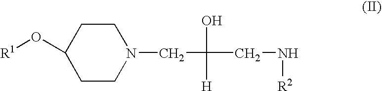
C1(O[R1])CCN(CC(O)([H])CN[R2])CC1
